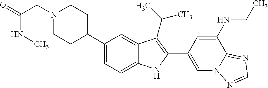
C1(C2CCN(CC(NC)=O)CC2)=CC=C2C(=C1)C(C(C)C)=C(C1=CN3C(=NC=N3)C(NCC)=C1)N2
